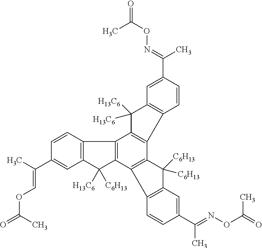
CC(=O)ON=C(C)C1=CC2=C(C=C1)C1=C(C2([H13C6])[H13C6])C2=C(C3=C1C([C6H13])([C6H13])C1=C3C=CC(C(=NOC(C)=O)C)=C1)C([H13C6])([C6H13])C1=C2C=CC(C(C)=COC(=O)C)=C1
